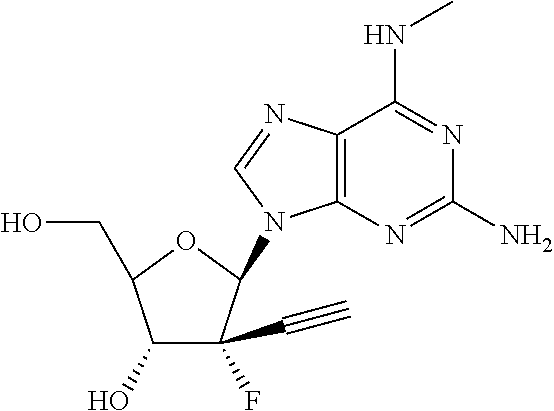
C12=C(N=C(N)N=C1NC)N(C1C(C#C)(F)C(O)C(CO)O1)C=N2
